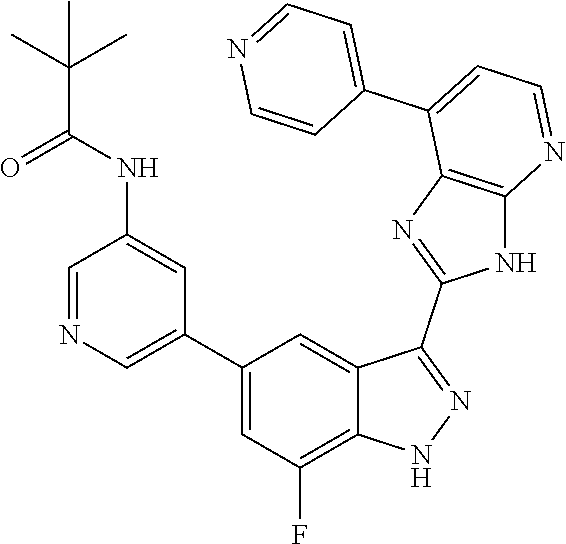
C1=NC=C(C2=CC(F)=C3C(=C2)C(C2=NC4=C(N2)N=CC=C4C2=CC=NC=C2)=NN3)C=C1NC(C(C)(C)C)=O
